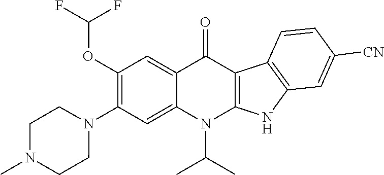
C1(OC(F)F)=C(N2CCN(C)CC2)C=C2C(=C1)C(=O)C1=C(N2C(C)C)NC2=C1C=CC([CN])=C2
